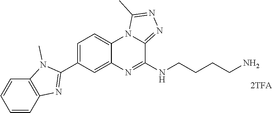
N(CCCCN)C1=NC2=CC(C3=NC4=C(C=CC=C4)N3C)=CC=C2N2C1=NN=C2C
